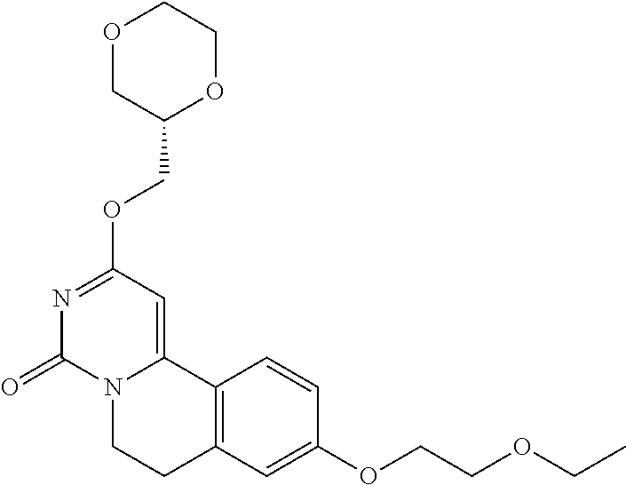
O1CC(COC2=NC(=O)N3C(=C2)C2=C(CC3)C=C(OCCOCC)C=C2)OCC1
